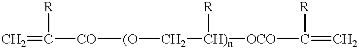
C=C([CO][(O]C[CH)n]([OCO]C(=C)[R])[R])[R]
